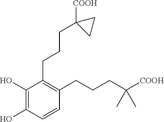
C1(O)=C(O)C(CCCC2([COOH])CC2)=C(CCCC(C)(C)[COOH])C=C1
